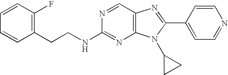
C1(CCNC2=NC3=C(C=N2)N=C(C2=CC=NC=C2)N3C2CC2)=C(F)C=CC=C1
